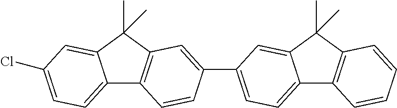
C12=CC=C(Cl)C=C1C(C)(C)C1=C2C=CC(C2=CC=C3C4=C(C(C)(C)C3=C2)C=CC=C4)=C1
